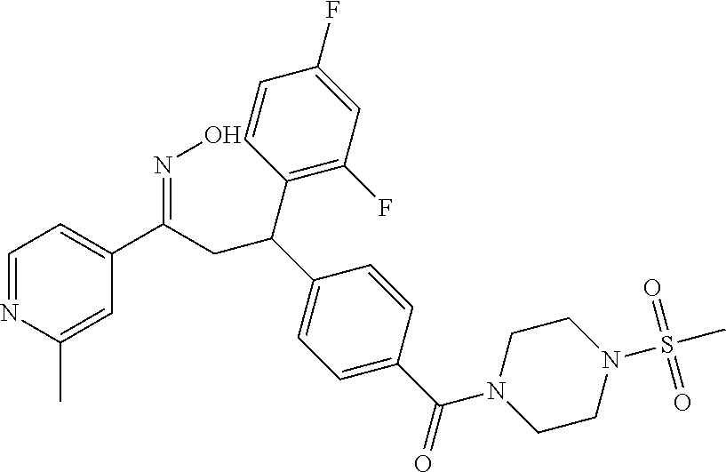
C1=NC(C)=CC(C(CC(C2=CC=C(C(=O)N3CCN(S(=O)(=O)C)CC3)C=C2)C2=C(F)C=C(F)C=C2)=NO)=C1
